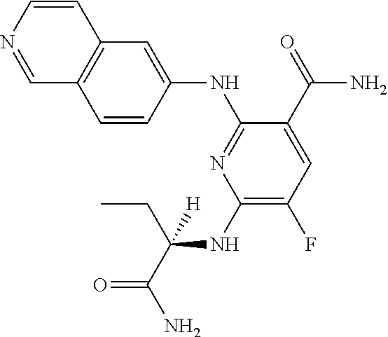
C1(NC(CC)(C(N)=O)[H])=C(F)C=C(C(=O)N)C(NC2=CC3=C(C=C2)C=NC=C3)=N1
